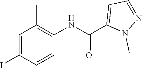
C1=C(I)C=CC(NC(C2=CC=NN2C)=O)=C1C
